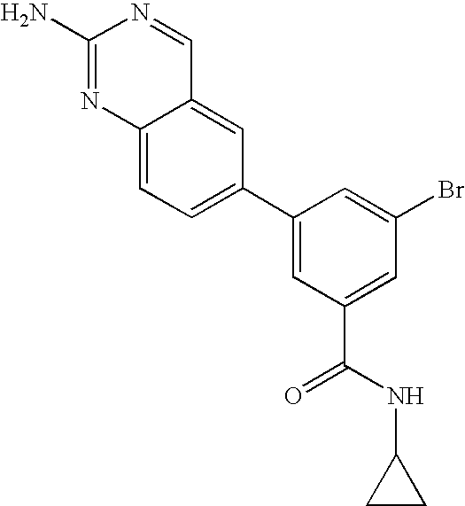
C12=CC(C3=CC(C(=O)NC4CC4)=CC(Br)=C3)=CC=C1N=C(N)N=C2
